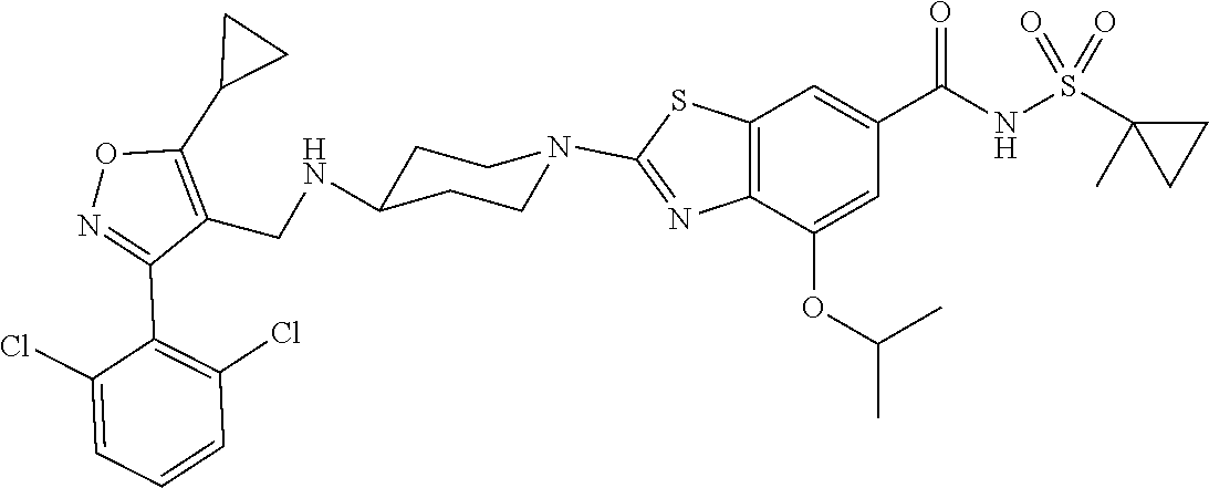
C12=C(C=C(C(NS(C3(C)CC3)(=O)=O)=O)C=C1OC(C)C)SC(N1CCC(NCC3=C(C4CC4)ON=C3C3=C(Cl)C=CC=C3Cl)CC1)=N2
